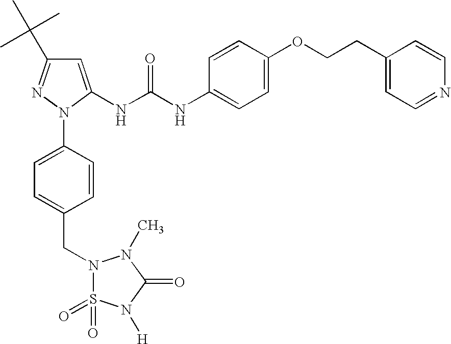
C1=C(NC(NC2=CC=C(OCCC3=CC=NC=C3)C=C2)=O)N(C2=CC=C(CN3S(=O)(=O)N([H])C(=O)N3C)C=C2)N=C1C(C)(C)C
